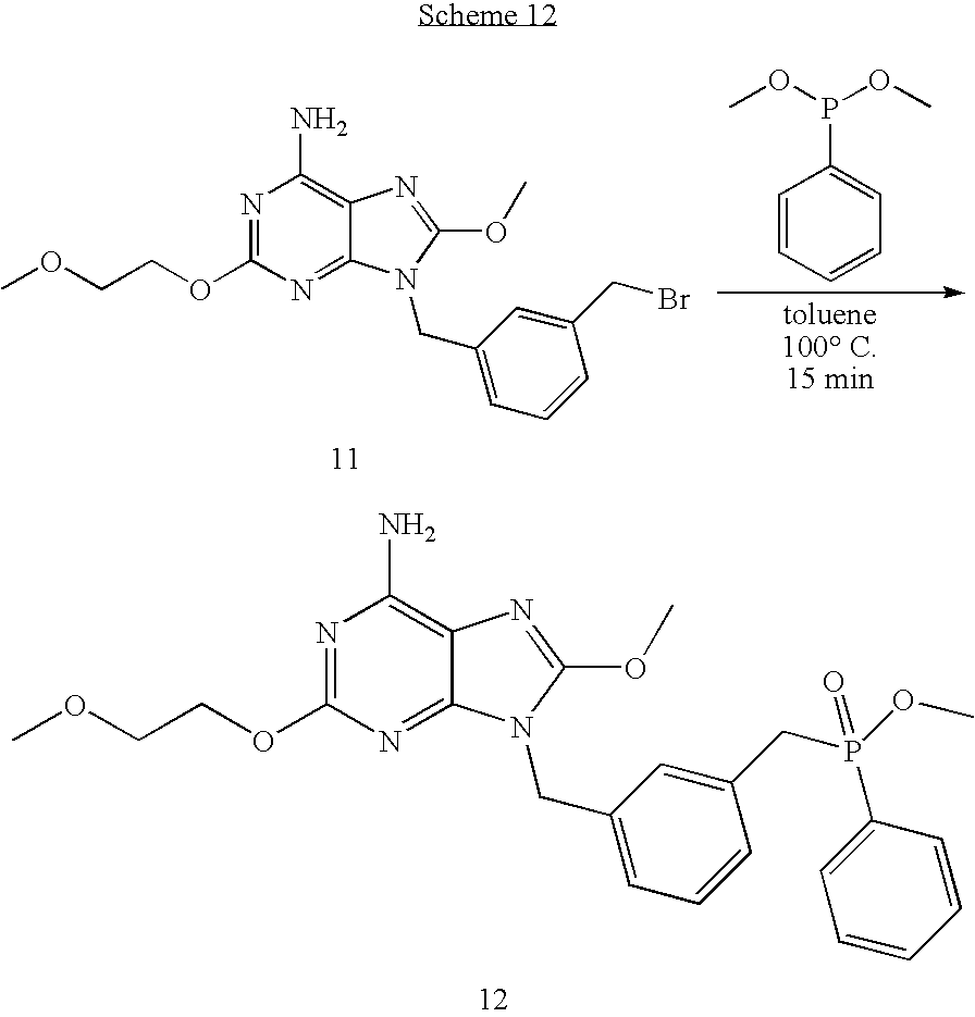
N1=C(OCCOC)N=C2C(=C1N)N=C(OC)N2CC1=CC=CC(CBr)=C1.C1=CC=CC=C1P(OC)OC.N1=C(OCCOC)N=C2C(=C1N)N=C(OC)N2CC1=CC=CC(CP(OC)(C2=CC=CC=C2)=O)=C1
